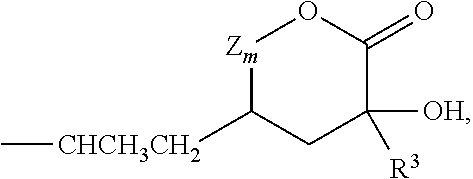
[Zm]1C([CHCH3CH2]C)CC([R3])([OH])C(=O)O1
